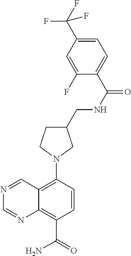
C12=C(N3CC(CNC(C4=CC=C(C(F)(F)F)C=C4F)=O)CC3)C=CC(C(=O)N)=C1N=CN=C2
